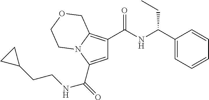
C(=O)(C1=CC(C(NC(C2=CC=CC=C2)CC)=O)=C2N1CCOC2)NCCC1CC1
